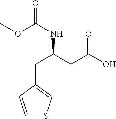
C1(CC(NC(=O)OC)CC(O)=O)=CSC=C1
